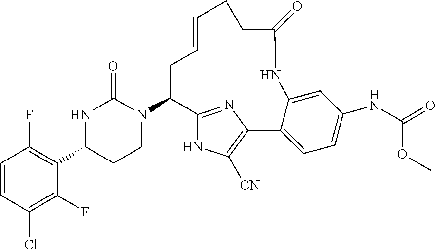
C1=CC(Cl)=C(F)C(C2CCN(C3C4=NC(=C([CN])N4)C4=CC=C(NC(=O)OC)C=C4NC(=O)CCC=CC3)C(=O)N2)=C1F
